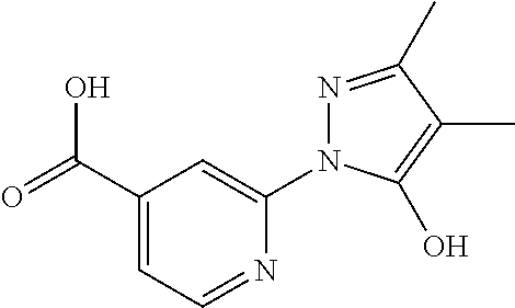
C1(C(=O)O)=CC=NC(N2N=C(C)C(C)=C2O)=C1
